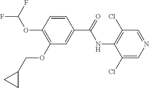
C1=CC(OC(F)F)=C(OCC2CC2)C=C1C(=O)NC1=C(Cl)C=NC=C1Cl
